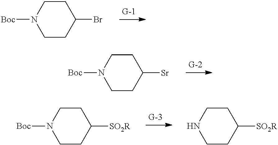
C1CN([Boc])CCC1Br.C1CN([Boc])CCC1[Sr].C1CN([Boc])CCC1[SO2R].C1CNCCC1[SO2R]
